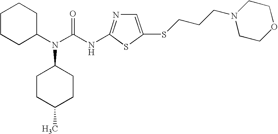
C1=C(SCCCN2CCOCC2)SC(NC(N(C2CCC(C)CC2)C2CCCCC2)=O)=N1
